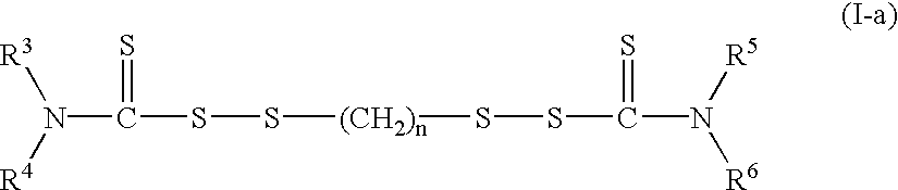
N(C(SS[(CH2)n]SSC(N([R5])[R6])=S)=S)([R4])[R3]
